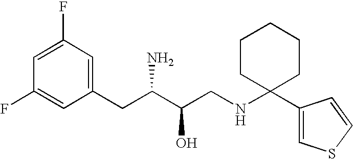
C1=C(F)C=C(CC(C(CNC2(C3=CSC=C3)CCCCC2)O)N)C=C1F
